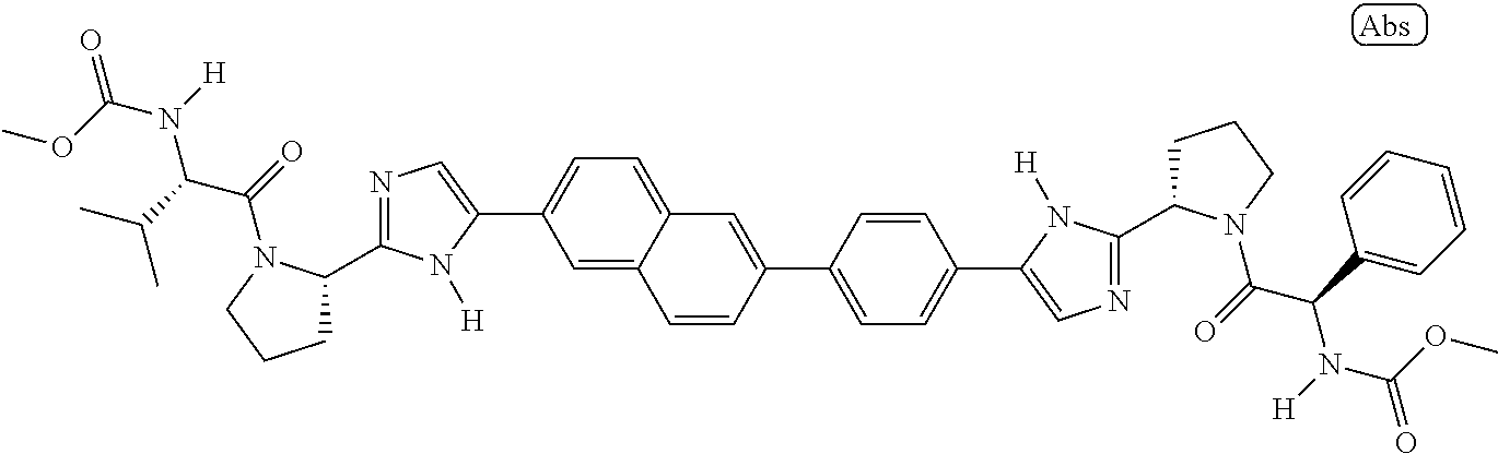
C1=CC(C2=CC=C(C3=CN=C(C4CCCN4C(=O)C(C4=CC=CC=C4)N([H])C(OC)=O)N3[H])C=C2)=CC2=CC=C(C3=CN=C(C4CCCN4C(=O)C(C(C)C)N([H])C(OC)=O)N3[H])C=C12
